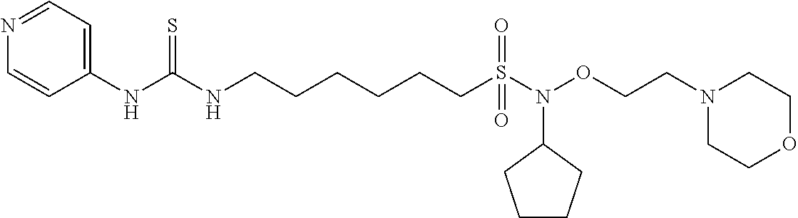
C1(NC(NCCCCCCS(N(OCCN2CCOCC2)C2CCCC2)(=O)=O)=S)=CC=NC=C1
